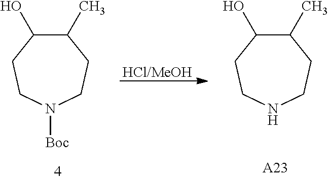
[HCl/MeOH].C1(C)C(O)CCNCC1.C1(C)C(O)CCN([Boc])CC1.[A23]
